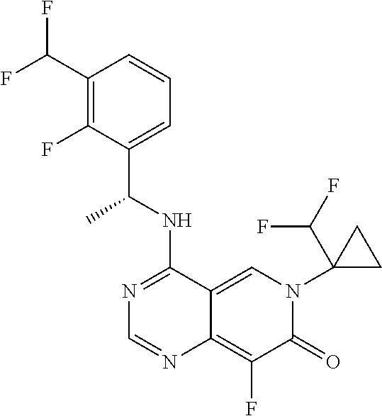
C1(C(F)F)=C(F)C(C(NC2=NC=NC3=C(F)C(=O)N(C4(C(F)F)CC4)C=C23)C)=CC=C1
